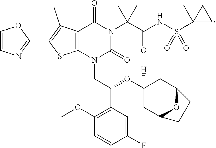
C12=C(N(CC(OC3([H])CC4OC(C3)CC4)C3=C(OC)C=CC(F)=C3)C(=O)N(C(C(=O)NS(C3(C)CC3)(=O)=O)(C)C)C1=O)SC(C1=NC=CO1)=C2C
